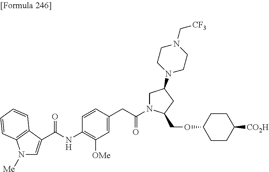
C(NC1=C([OMe])C=C(CC(N2CC(N3CCN(C[CF3])CC3)CC2COC2CCC([CO2H])CC2)=O)C=C1)(=O)C1=CN([Me])C2=C1C=CC=C2
